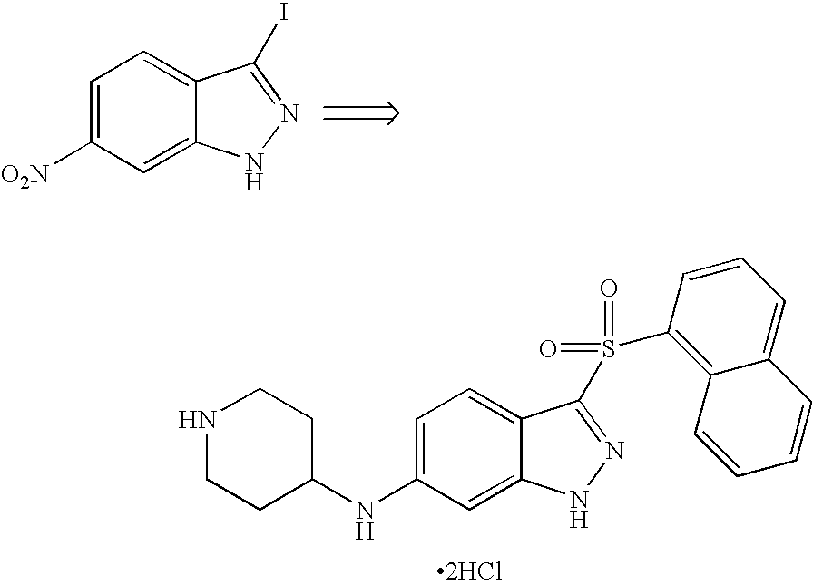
C1=C(NC2CCNCC2)C=C2C(=C1)C(S(=O)(=O)C1=C3C(=CC=C1)C=CC=C3)=NN2.[2HCl].C1=C([O2N])C=C2C(=C1)C(I)=NN2
